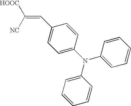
[HOOC]C(=CC1=CC=C(N(C2=CC=CC=C2)C2=CC=CC=C2)C=C1)[NC]
